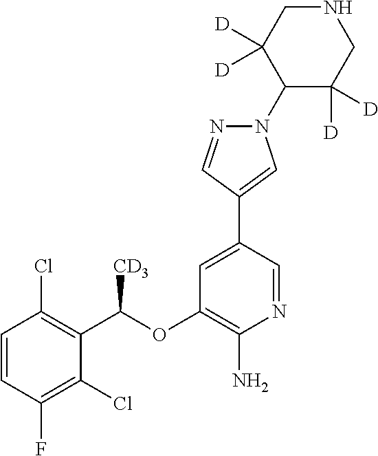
C1=CC(F)=C(Cl)C(C(OC2=C(N)N=CC(C3=CN(C4C([D])([D])CNCC4([D])[D])N=C3)=C2)[CD3])=C1Cl
